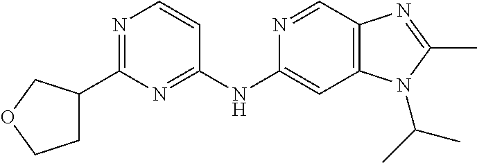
C1(C2CCOC2)=NC=CC(NC2=CC3=C(C=N2)N=C(C)N3C(C)C)=N1
